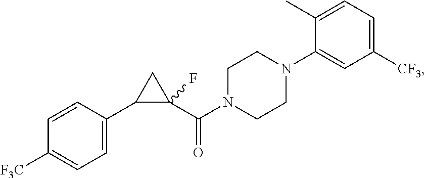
C1(C2C(C(N3CCN(C4=CC([CF3])=CC=C4C)CC3)=O)(F)C2)=CC=C([F3C])C=C1
